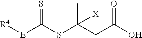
[R4][E]C(SC(CC(O)=O)(C)[X])=S
